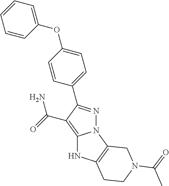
C12=C(C(=O)N)C(C3=CC=C(OC4=CC=CC=C4)C=C3)=NN1C1=C(N2)CCN(C(=O)C)C1
